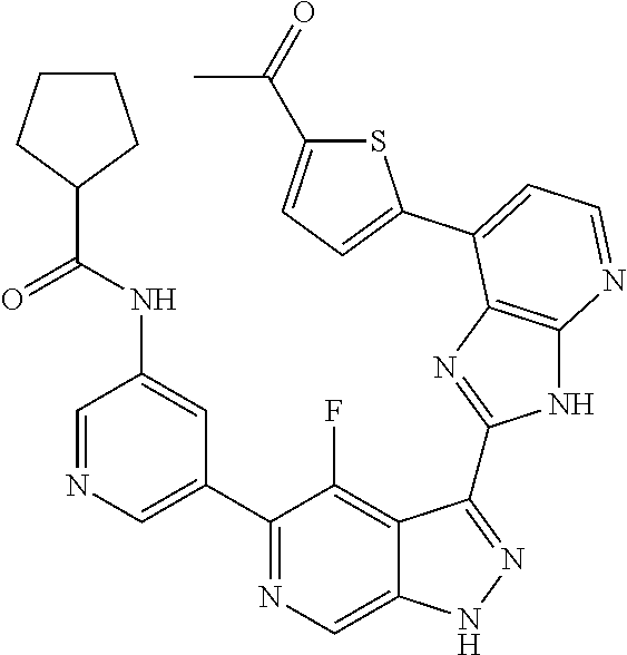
C1=NC=C(C2=NC=C3C(=C2F)C(C2=NC4=C(N2)N=CC=C4C2=CC=C(C(=O)C)S2)=NN3)C=C1NC(C1CCCC1)=O
